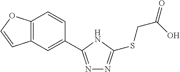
N1=C(C2=CC3=C(C=C2)OC=C3)NC(SCC(=O)O)=N1
